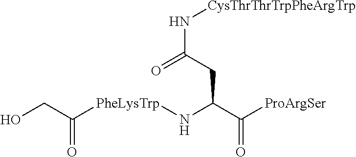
OCC([PheLysTrp]NC(C([ProArgSer])=O)CC(N[CysThrThrTrpPheArgTrp])=O)=O
